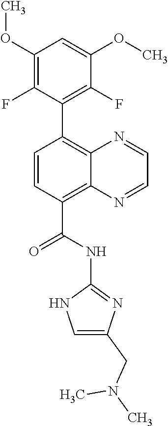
COC1=C(F)C(C2=C3C(=C(C(NC4=NC(CN(C)C)=CN4)=O)C=C2)N=CC=N3)=C(F)C(OC)=C1
